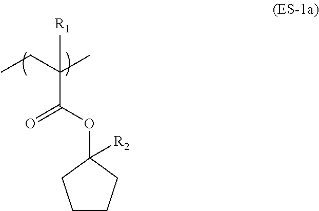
CCC(C)(C(OC1([R2])CCCC1)=O)[R1]
